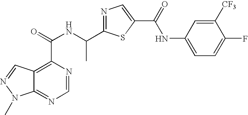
C12=NC=NC(C(=O)NC(C3=NC=C(C(=O)NC4=CC=C(F)C([CF3])=C4)S3)C)=C1C=NN2C
